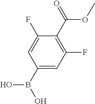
C1(F)=CC(B(O)O)=CC(F)=C1C(OC)=O
